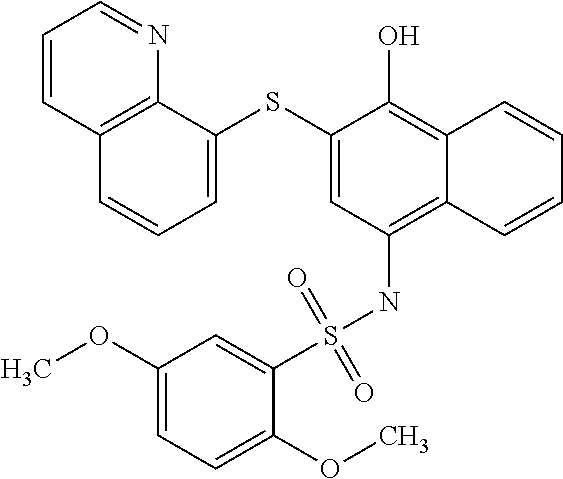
C1=C(SC2=CC=CC3=C2N=CC=C3)C(O)=C2C(=C1NS(C1=CC(OC)=CC=C1OC)(=O)=O)C=CC=C2
